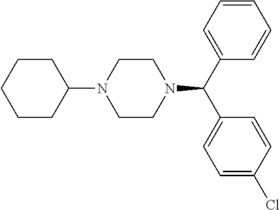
N1(C(C2=CC=CC=C2)C2=CC=C(Cl)C=C2)CCN(C2CCCCC2)CC1
